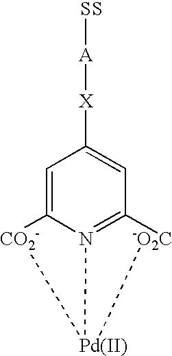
C1=C2N3=C(C=C1[X][A][SS])[-O2C][Pd]3[CO2-]2
